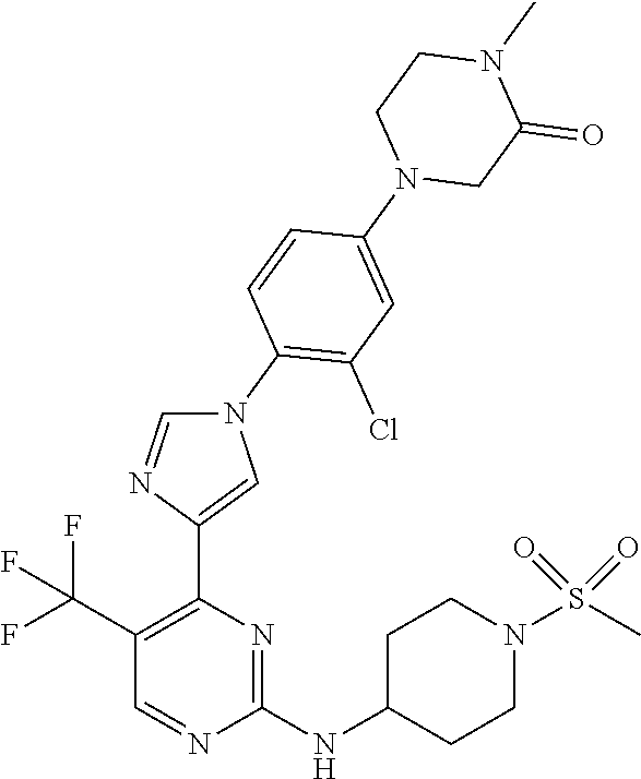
C1(NC2CCN(S(C)(=O)=O)CC2)=NC(C2=CN(C3=C(Cl)C=C(N4CC(=O)N(C)CC4)C=C3)C=N2)=C(C(F)(F)F)C=N1
